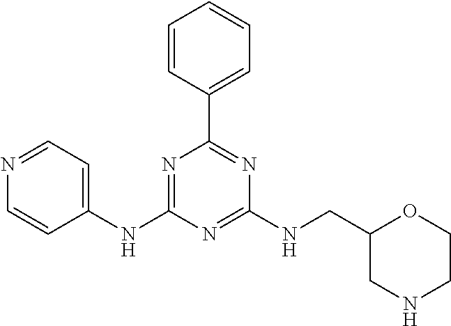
N1=C(NC2=CC=NC=C2)N=C(NCC2CNCCO2)N=C1C1=CC=CC=C1
